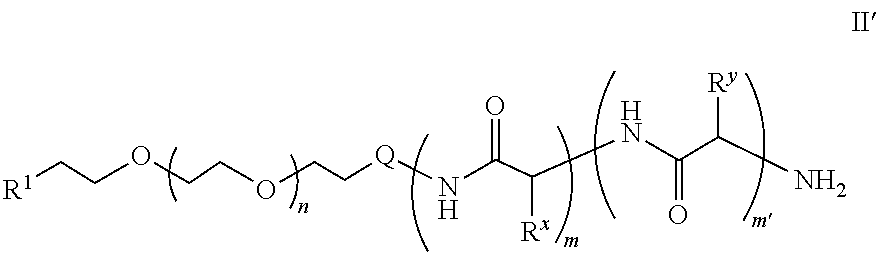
[R1]CCOCCOCC[Q]NC(C(NC(C(N)[Ry])=O)[Rx])=O
